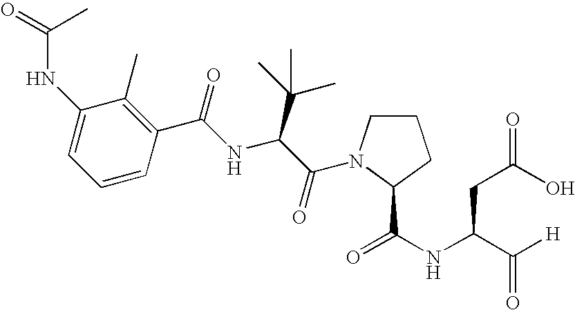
C1(NC(=O)C)=CC=CC(C(NC(C(=O)N2CCCC2C(NC(C([H])=O)CC(O)=O)=O)C(C)(C)C)=O)=C1C
